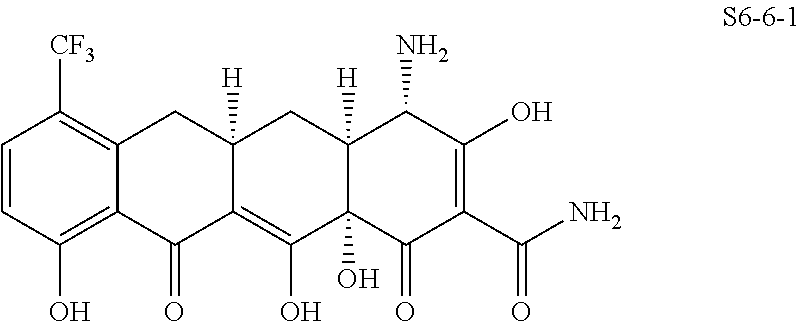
C1=CC(O)=C2C(=C1[CF3])CC1([H])C(=C(O)C3(O)C([H])(C1)C(N)C(O)=C(C(N)=O)C3=O)C2=O
